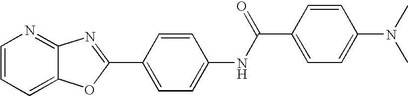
C1=CC=C2C(=N1)N=C(C1=CC=C(NC(C3=CC=C(N(C)C)C=C3)=O)C=C1)O2
